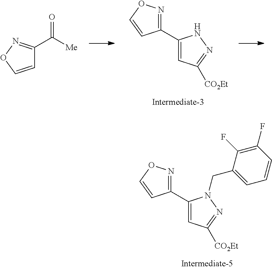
C1=CON=C1C([Me])=O.C1(C2=CC([CO2Et])=NN2)=NOC=C1.C1(C2=CC([CO2Et])=NN2CC2=CC=CC(F)=C2F)=NOC=C1
